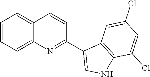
C1=CC2=CC=CC=C2N=C1C1=CNC2=C1C=C(Cl)C=C2Cl
